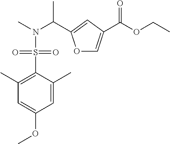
O1C=C(C(OCC)=O)C=C1C(N(C)S(=O)(=O)C1=C(C)C=C(OC)C=C1C)C
